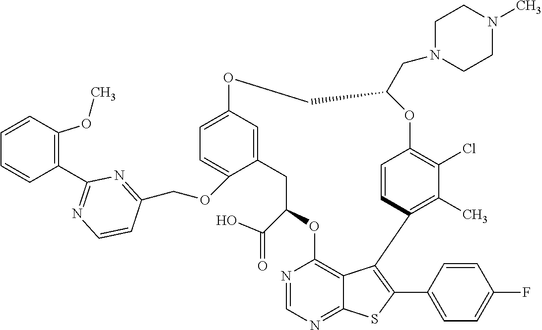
C12=CC(=CC=C1OCC1=NC(C3=C(OC)C=CC=C3)=NC=C1)OCC(CN1CCN(C)CC1)OC1=C(Cl)C(C)=C(C3=C(C4=CC=C(F)C=C4)SC4=NC=NC(=C43)OC(C(=O)O)C2)C=C1
